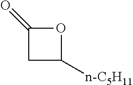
C1C([n-C5H11])OC1=O
